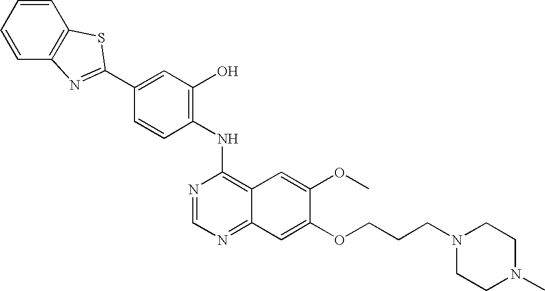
C1=CC=CC2=C1SC(C1=CC(O)=C(NC3=C4C(=NC=N3)C=C(OCCCN3CCN(C)CC3)C(OC)=C4)C=C1)=N2
